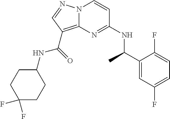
N(C1=NC2=C(C(NC3CCC(F)(F)CC3)=O)C=NN2C=C1)C(C1=CC(F)=CC=C1F)C
